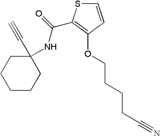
C1CCCCC1(C#C)NC(=O)C1=C(OCCCCC#N)C=CS1
